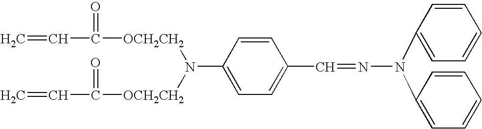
C=CC(=O)[OCH2CH2]N([OCH2CH2]C(C=C)=O)C1=CC=C(C=NN(C2=CC=CC=C2)C2=CC=CC=C2)C=C1
